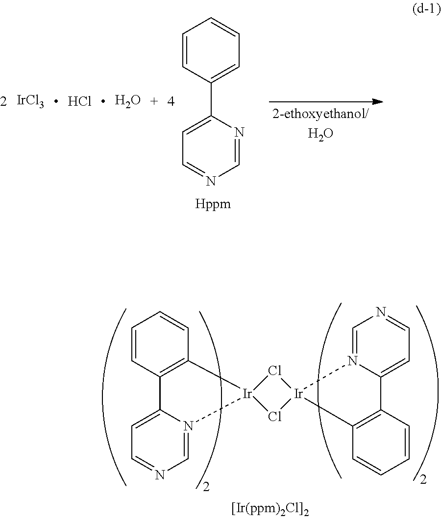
C1=CC(C2=CC=NC=N2)=CC=C1.[IrCl3].Cl.O.Cl1[Ir]2(Cl[Ir]13C1=C(C=CC=C1)C1=CC=NC=N13)C1=C(C=CC=C1)C1=CC=NC=N12
